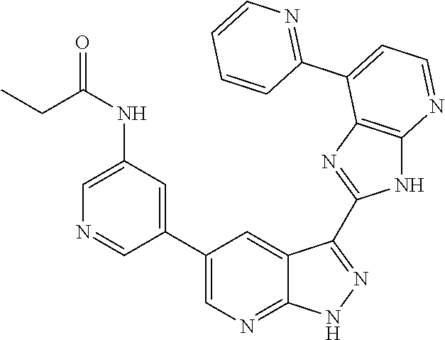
C1(NC(=O)CC)=CN=CC(C2=CN=C3C(=C2)C(C2=NC4=C(N2)N=CC=C4C2=NC=CC=C2)=NN3)=C1
